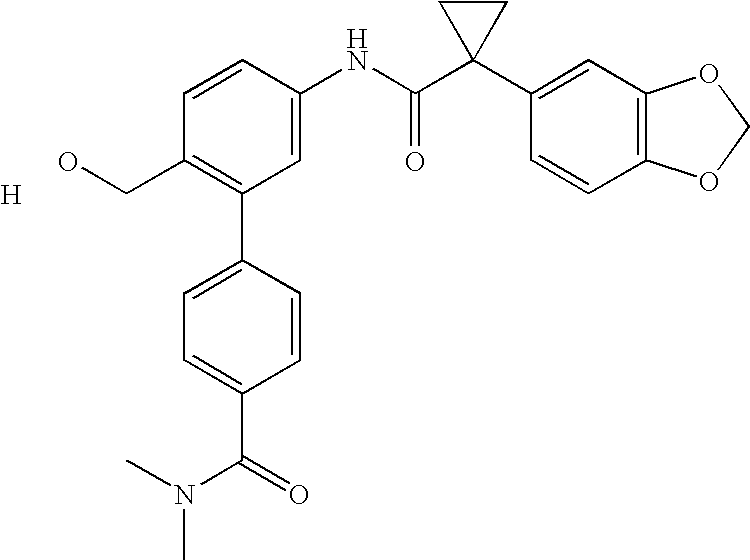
C1=CC(NC(C2(C3=CC4=C(C=C3)OCO4)CC2)=O)=CC(C2=CC=C(C(=O)N(C)C)C=C2)=C1CO.[H]
